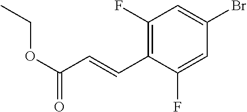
C1(F)=C(C=CC(OCC)=O)C(F)=CC(Br)=C1
